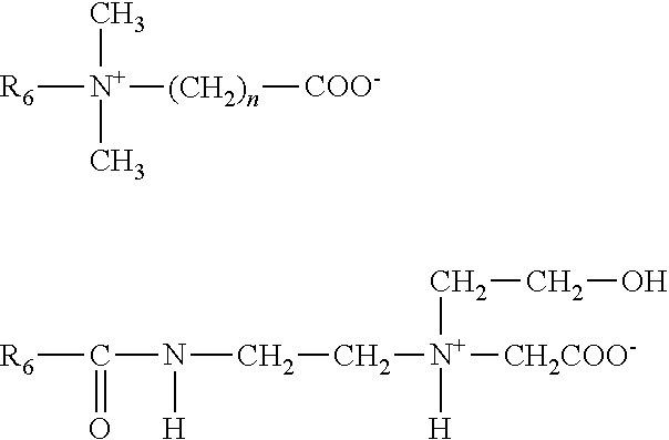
[R6][N+](C)(C)[(CH2)n][COO-].[R6]C(=O)N(CC[N+]([H])(CCO)[CH2COO-])[H]
